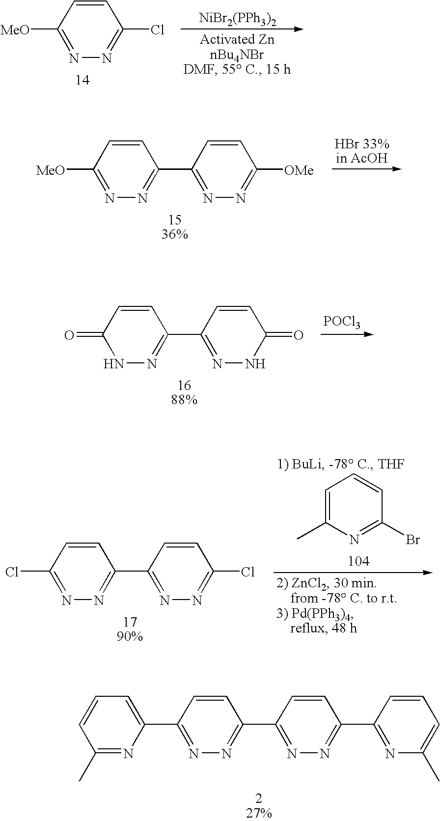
[NiBr2(PPh3)2].[MeO]C1=NN=C(Cl)C=C1.[MeO]C1=NN=C(C2=NN=C([OMe])C=C2)C=C1.[POCl3].N1N=C(C2=NNC(=O)C=C2)C=CC1=O.C1=C(C2=NN=C(C3=NN=C(C4=NC(C)=CC=C4)C=C3)C=C2)N=C(C)C=C1.ClC1=NN=C(C2=NN=C(Cl)C=C2)C=C1.C1=C(C)N=C(Br)C=C1
